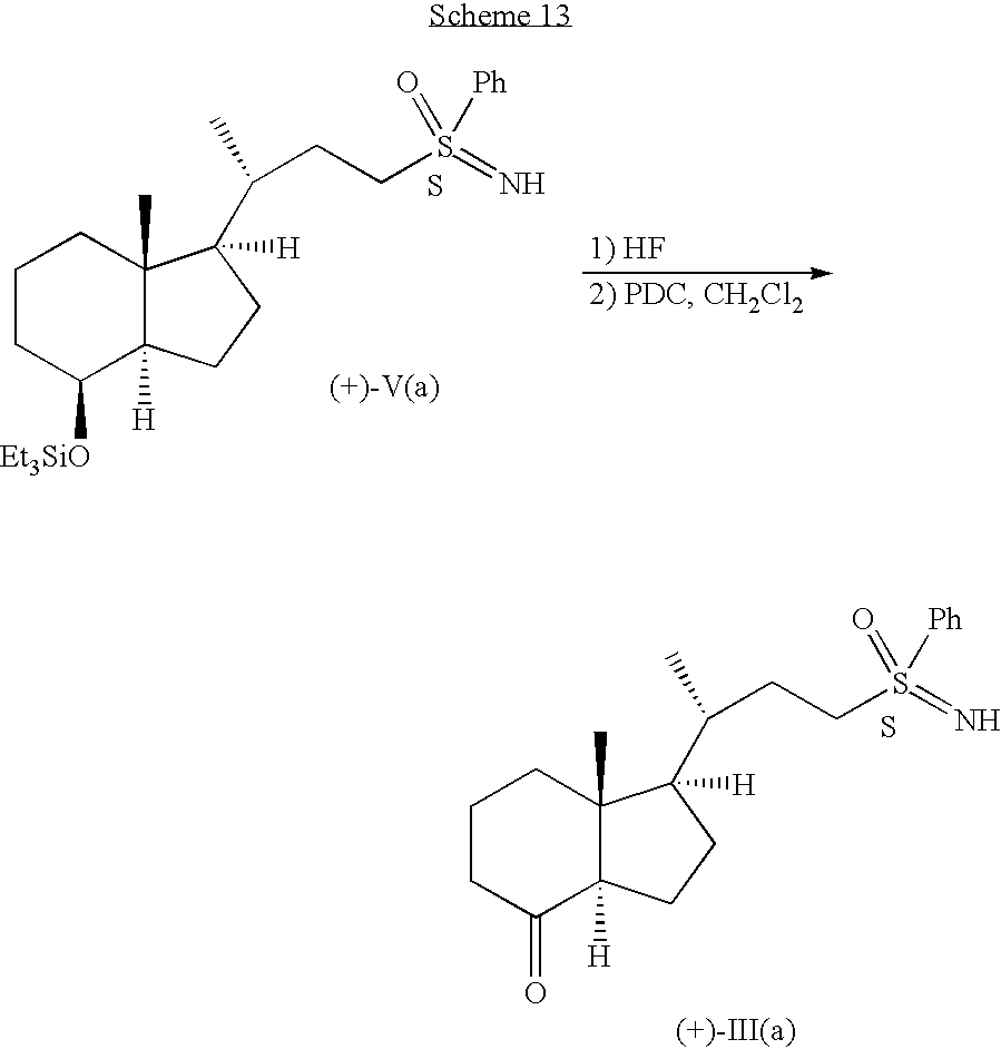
C1CC([Et3SiO])C2([H])C(C)(C1)C(C(C)CCS(=N)([Ph])=O)([H])CC2.S.C1CC(=O)C2([H])C(C)(C1)C(C(C)CCS(=N)([Ph])=O)([H])CC2.S
